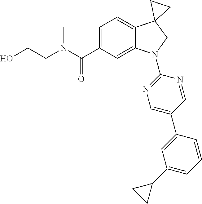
C1=C(C2=CN=C(N3C4=CC(C(N(C)CCO)=O)=CC=C4C4(C3)CC4)N=C2)C=CC=C1C1CC1
